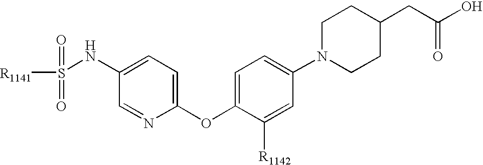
[R1141]S(NC1=CC=C(OC2=CC=C(N3CCC(CC(O)=O)CC3)C=C2[R1142])N=C1)(=O)=O
